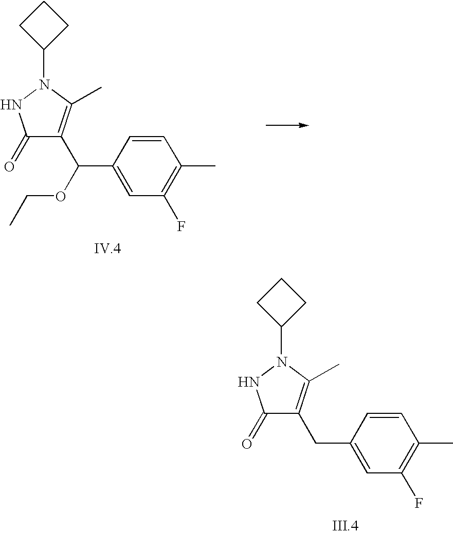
C1(=O)C(CC2=CC(F)=C(C)C=C2)=C(C)N(C2CCC2)N1.C1(=O)C(C(OCC)C2=CC(F)=C(C)C=C2)=C(C)N(C2CCC2)N1
